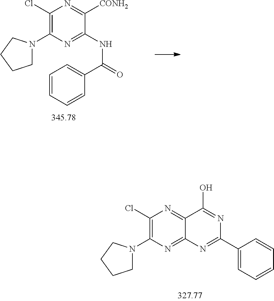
C1(Cl)=C(N2CCCC2)N=C2C(=N1)C(O)=NC(C1=CC=CC=C1)=N2.C1(Cl)=C(N2CCCC2)N=C(NC(=O)C2=CC=CC=C2)C([CONH2])=N1
